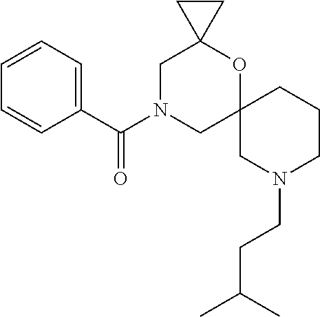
C1=CC=C(C(N2CC3(OC4(C2)CC4)CN(CCC(C)C)CCC3)=O)C=C1
